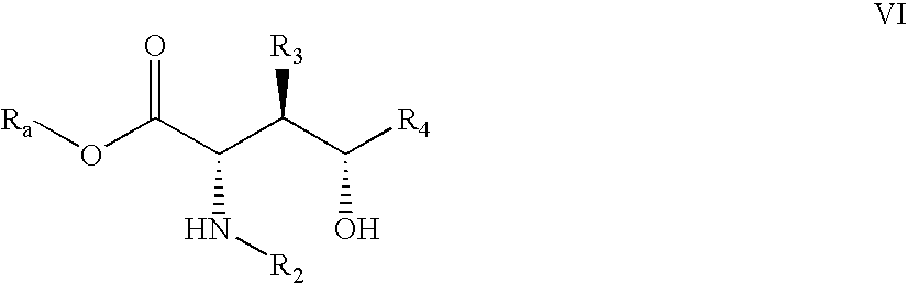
[Ra]OC(C(C(C([R4])O)[R3])N[R2])=O
